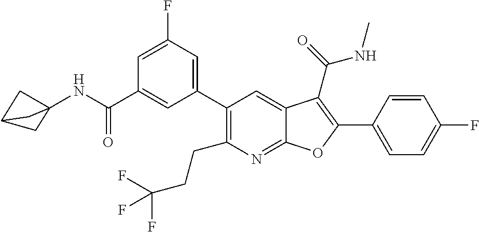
C1=C(C2=C(C(=O)NC)C3=CC(C4=CC(F)=CC(C(NC56CC(C5)C6)=O)=C4)=C(CCC(F)(F)F)N=C3O2)C=CC(F)=C1
